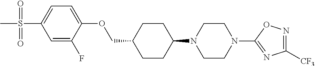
C1CC(N2CCN(C3=NC([CF3])=NO3)CC2)CCC1COC1=CC=C(S(=O)(=O)C)C=C1F
